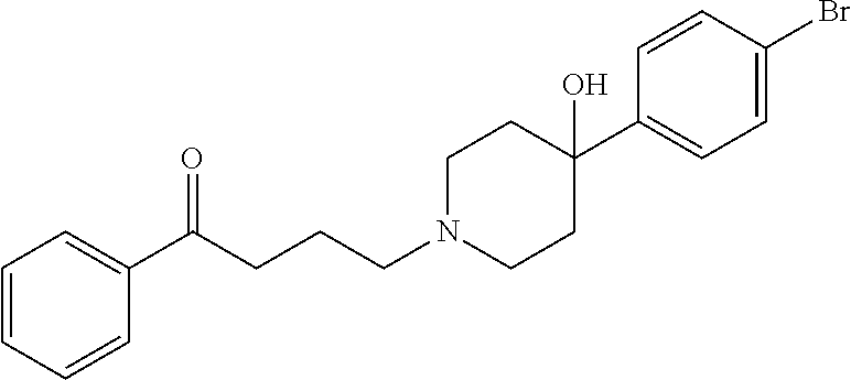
C1=CC=CC(C(CCCN2CCC(C3=CC=C(Br)C=C3)(O)CC2)=O)=C1
